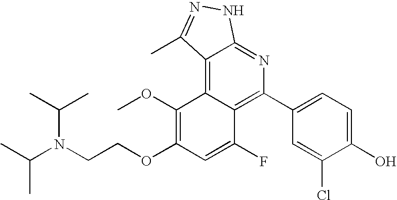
C1(C2=C3C(=C4C(=N2)NN=C4C)C(OC)=C(OCCN(C(C)C)C(C)C)C=C3F)=CC=C(O)C(Cl)=C1
